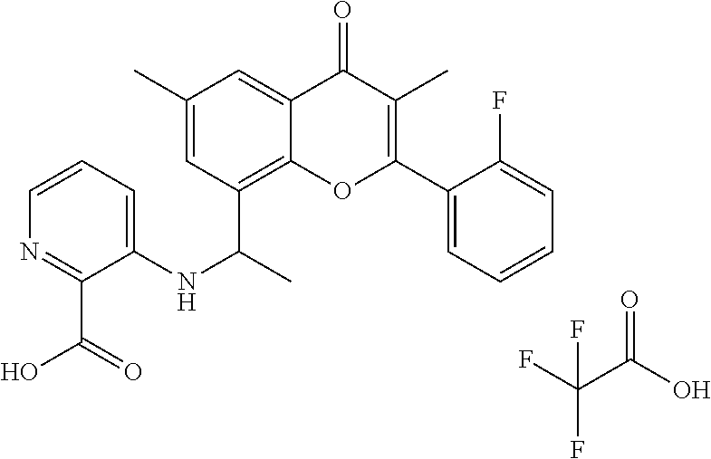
C1(C(C)NC2=CC=CN=C2C(=O)O)=C2C(=CC(C)=C1)C(=O)C(C)=C(C1=CC=CC=C1F)O2.FC(F)(F)C(=O)O
